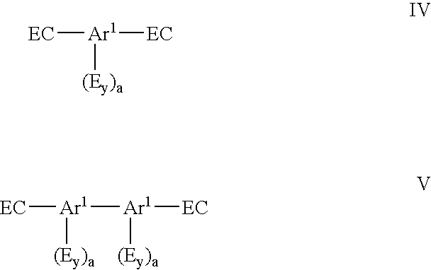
[EC][Ar1]([EC])[(Ey)a].[EC][Ar1]([Ar1]([EC])[(Ey)a])[(Ey)a]
